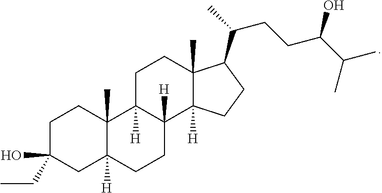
C1C(O)(CC)CC2([H])C(C)(C1)C1([H])C([H])(CC2)C2([H])C(C)(CC1)C(C(C)CCC(C(C)C)O)CC2
